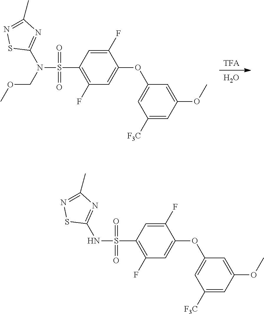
[TFA].O.C1(F)=C(S(N(C2=NC(C)=NS2)COC)(=O)=O)C=C(F)C(OC2=CC([F3C])=CC(OC)=C2)=C1.C1(F)=C(S(NC2=NC(C)=NS2)(=O)=O)C=C(F)C(OC2=CC([F3C])=CC(OC)=C2)=C1
